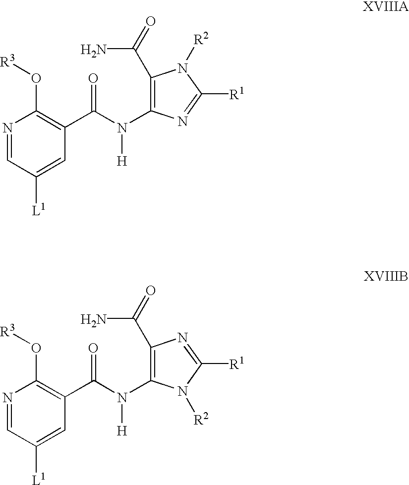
N1=CC([L1])=CC(C(N([H])C2=C(C(=O)N)N([R2])C([R1])=N2)=O)=C1O[R3].N1=CC([L1])=CC(C(N([H])C2=C(C(=O)N)N=C([R1])N2[R2])=O)=C1O[R3]
